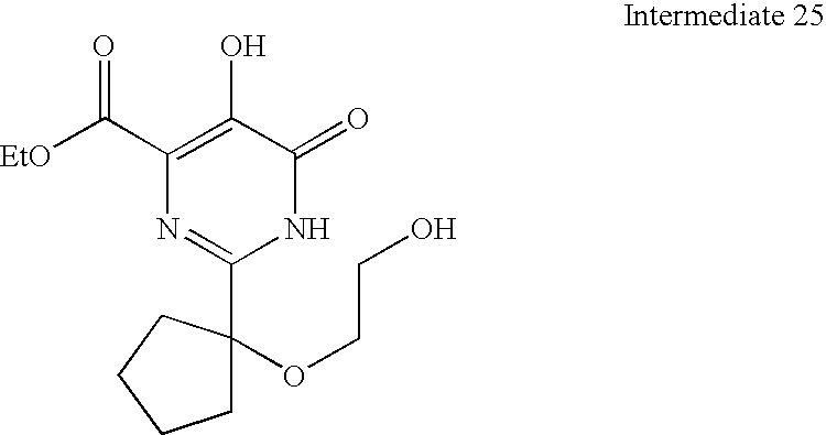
[EtO]C(C1=C(O)C(=O)NC(C2(OCCO)CCCC2)=N1)=O
